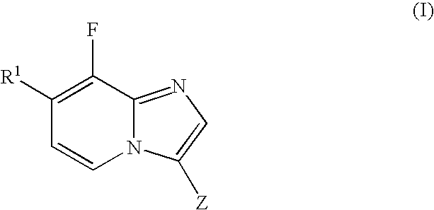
C1([R1])=C(F)C2=NC=C([Z])N2C=C1
